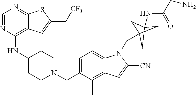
C1=NC(NC2CCN(CC3=CC=C4C(=C3C)C=C([CN])N4CC34CC(NC(CN)=O)(C3)C4)CC2)=C2C(=N1)SC(C[CF3])=C2
